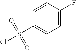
C1=CC(F)=CC=C1S(Cl)(=O)=O
